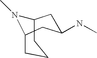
C1C2CCCC(CC1NC)N2C
